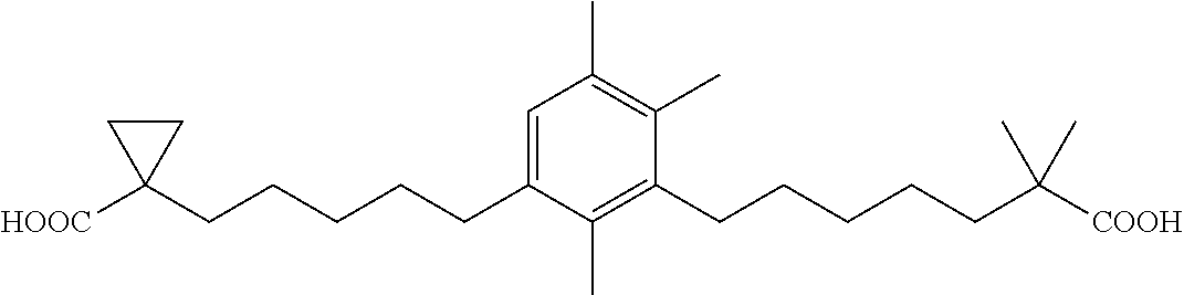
C1=C(CCCCCC2([HOOC])CC2)C(C)=C(CCCCCC([COOH])(C)C)C(C)=C1C
